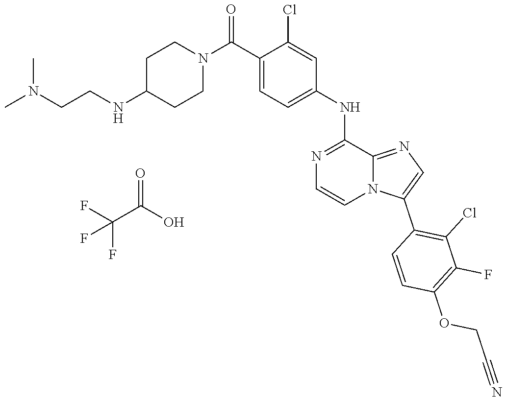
C1(NC2=CC=C(C(N3CCC(NCCN(C)C)CC3)=O)C(Cl)=C2)=NC=CN2C1=NC=C2C1=C(Cl)C(F)=C(OCC#N)C=C1.FC(C(O)=O)(F)F
